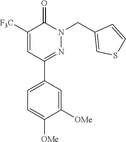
C1([F3C])=CC(C2=CC=C([OMe])C([OMe])=C2)=NN(CC2=CSC=C2)C1=O
